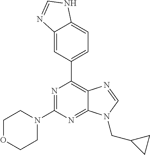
N1=C(N2CCOCC2)N=C2C(=C1C1=CC=C3C(=C1)N=CN3)N=CN2CC1CC1
